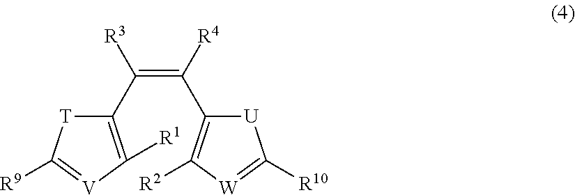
C(=C([R4])C1=C([R2])[W]=C([R10])[U]1)([R3])C1=C([R1])[V]=C([R9])[T]1
